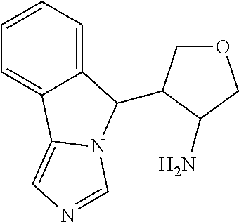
C1=CC=C2C(=C1)C1=CN=CN1C2C1COCC1N
